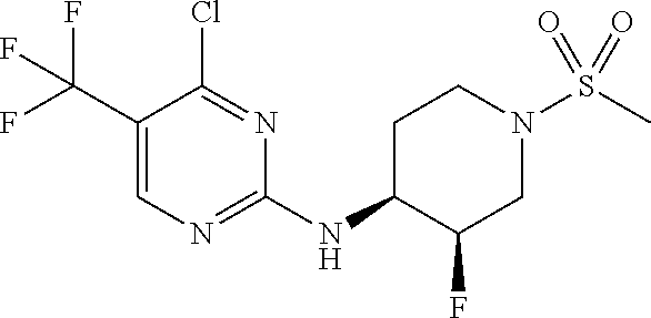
C1(NC2C(F)CN(S(C)(=O)=O)CC2)=NC=C(C(F)(F)F)C(Cl)=N1
